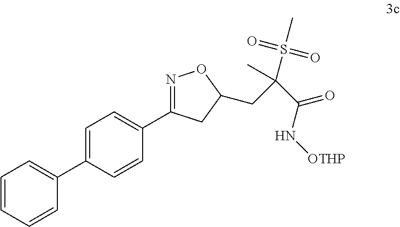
C1=C(C2=CC=CC=C2)C=CC(C2=NOC(CC(C(=O)N[OTHP])(S(=O)(=O)C)C)C2)=C1
